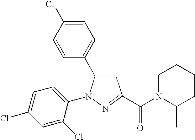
C1=C(Cl)C=CC(C2CC(C(=O)N3C(C)CCCC3)=NN2C2=CC=C(Cl)C=C2Cl)=C1
